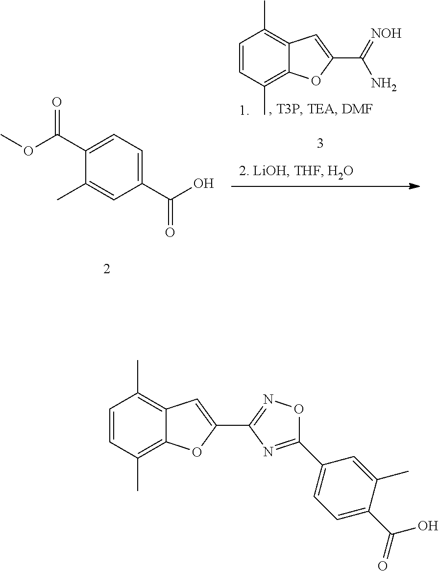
C1=CC(C)=C2C(=C1C)C=C(C1=NOC(C3=CC=C(C(O)=O)C(C)=C3)=N1)O2.C1=CC(C)=C2C(=C1C)C=C(C(=[NOH])N)O2.C1(C(O)=O)=CC=C(C(OC)=O)C(C)=C1
